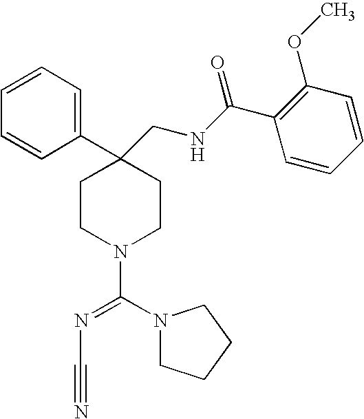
C1=CC=CC(C2(CNC(C3=C(OC)C=CC=C3)=O)CCN(C(N3CCCC3)=NC#N)CC2)=C1
